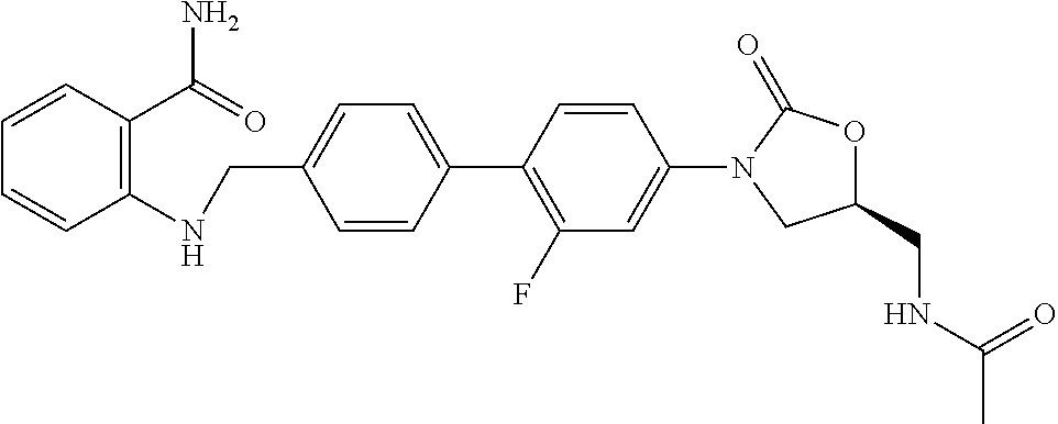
C1(CNC2=C(C(=O)N)C=CC=C2)=CC=C(C2=C(F)C=C(N3CC(CNC(C)=O)OC3=O)C=C2)C=C1
